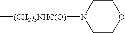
C1CN([(CH2)3NHC(O)]C)CCO1
